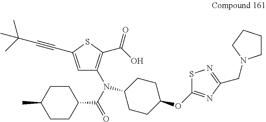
C1=C(C#CC(C)(C)C)SC(C(O)=O)=C1N(C(=O)C1CCC(C)CC1)C1CCC(OC2=NC(CN3CCCC3)=NS2)CC1
